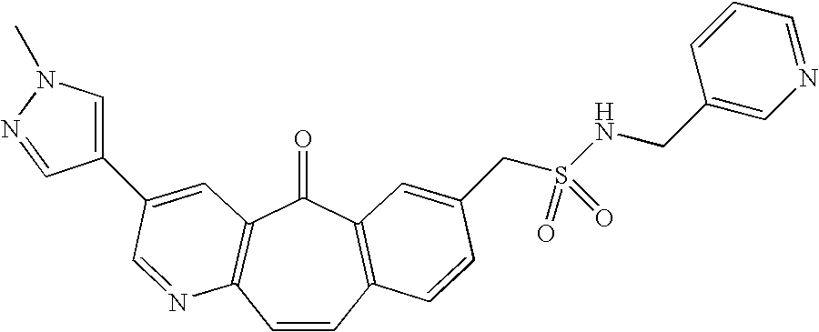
C1=CC2=C(C(=O)C3=C1N=CC(C1=CN(C)N=C1)=C3)C=C(CS(NCC1=CN=CC=C1)(=O)=O)C=C2
